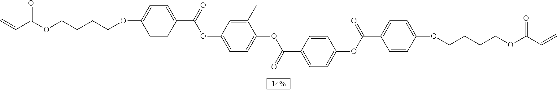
C1=CC(C(=O)OC2=CC=C(OC(C3=CC=C(OC(C4=CC=C(OCCCCOC(C=C)=O)C=C4)=O)C=C3)=O)C(C)=C2)=CC=C1OCCCCOC(C=C)=O
